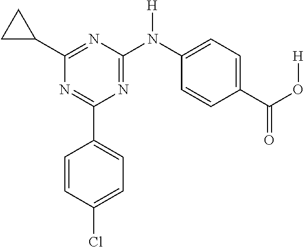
C1=CC(Cl)=CC=C1C1=NC(C2CC2)=NC(N(C2=CC=C(C(O[H])=O)C=C2)[H])=N1
